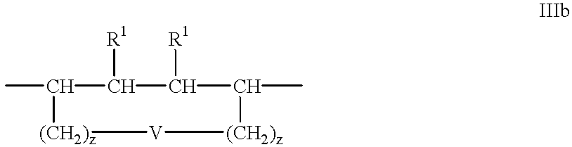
CC1C([R1])C([R1])C(C)[(CH2)z][V][(CH2)z]1
